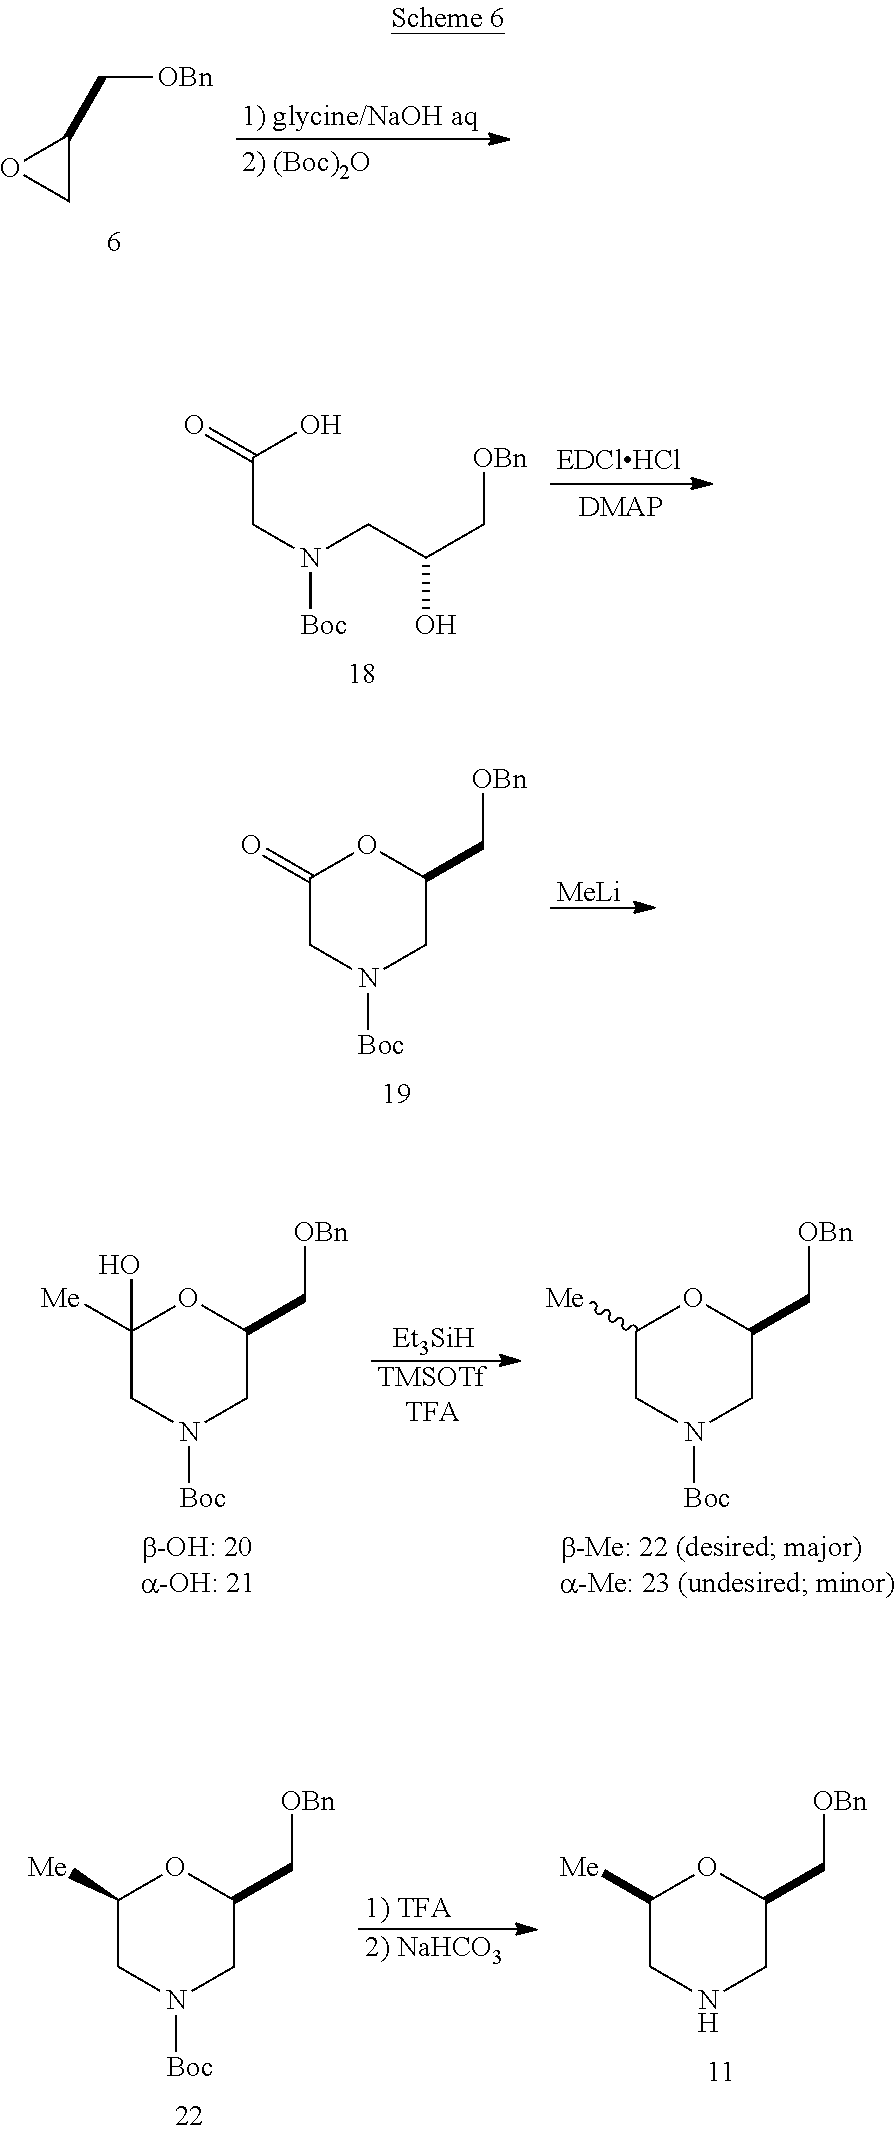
C([OBn])C1OC1.C(CN(CC(C[OBn])O)[Boc])(O)=O.C1(=O)CN([Boc])CC(C[OBn])O1.[MeLi].C1([Me])(O)CN([Boc])CC(C[OBn])O1.[Et3SiH].[TMSOTfTFA].C1([Me])CN([Boc])CC(C[OBn])O1.C1([Me])CN([Boc])CC(C[OBn])O1.[1) TFA].C1([Me])CNCC(C[OBn])O1.[2) NaHCO3]
